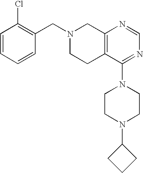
C1(CN2CCC3=C(C2)N=CN=C3N2CCN(C3CCC3)CC2)=C(Cl)C=CC=C1
